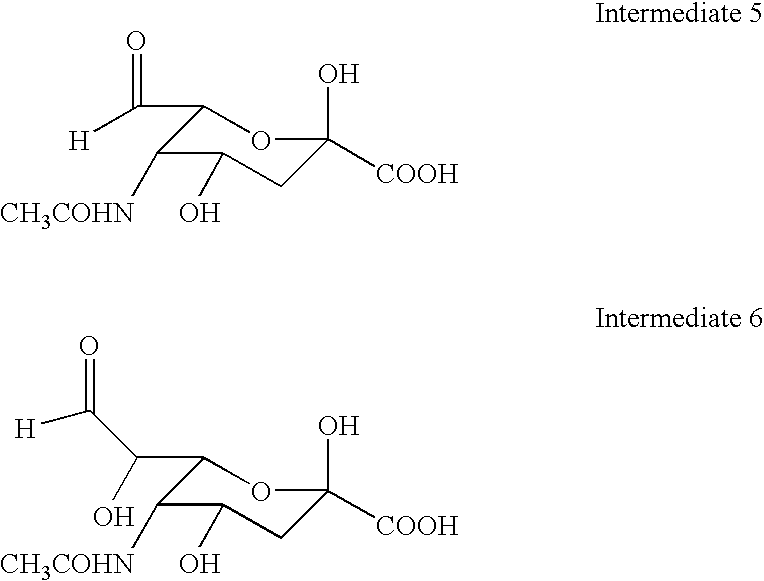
C1(C(=O)[H])C([CH3COHN])C(O)CC(O)([COOH])O1.C1(C(O)C([H])=O)C([CH3COHN])C(O)CC(O)([COOH])O1
